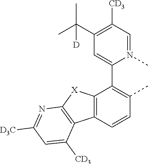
C12=C(C=CC(C)=C1C1=CC(C(C)(C)[D])=C([CD3])C=N1C)C1=C([X]2)N=C([D3C])C=C1[CD3]
